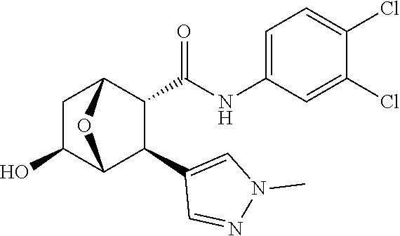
N(C(=O)C1C(C2=CN(C)N=C2)C2C(O)CC1O2)C1=CC=C(Cl)C(Cl)=C1
